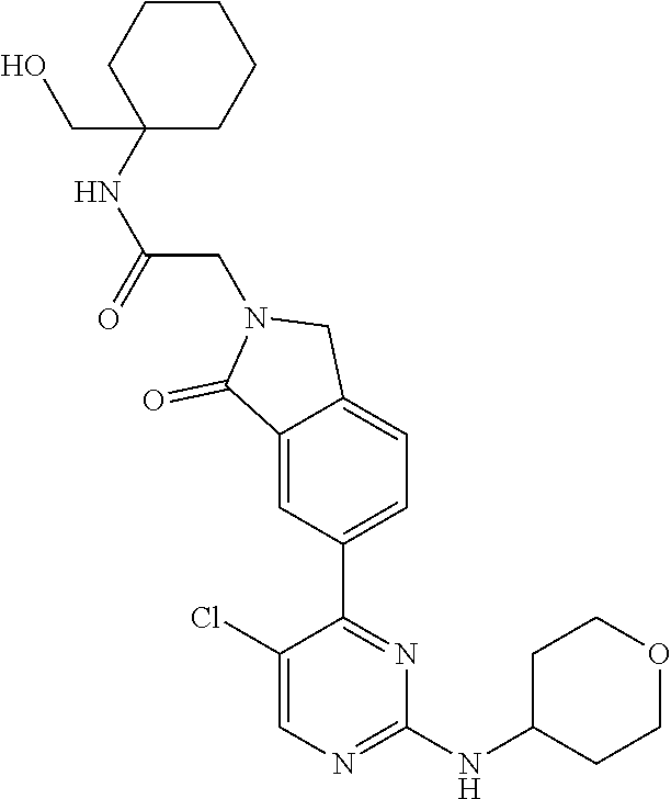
C1(Cl)=CN=C(NC2CCOCC2)N=C1C1=CC=C2C(=C1)C(=O)N(CC(=O)NC1(CO)CCCCC1)C2
